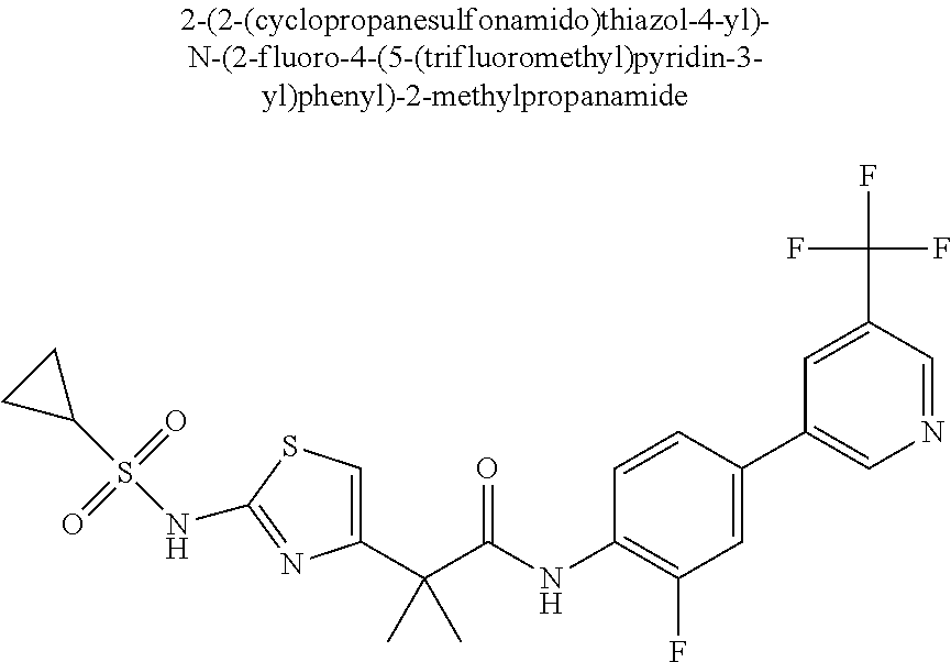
C1(C(C(NC2=C(F)C=C(C3=CN=CC(C(F)(F)F)=C3)C=C2)=O)(C)C)=CSC(NS(C2CC2)(=O)=O)=N1
